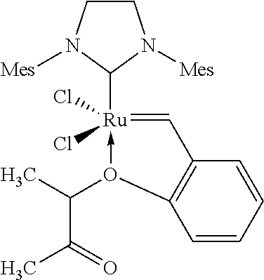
C1=CC=CC2=C1O(C(C)C(=O)C)->[Ru](Cl)(Cl)(C1N([Mes])CCN1[Mes])=C2
